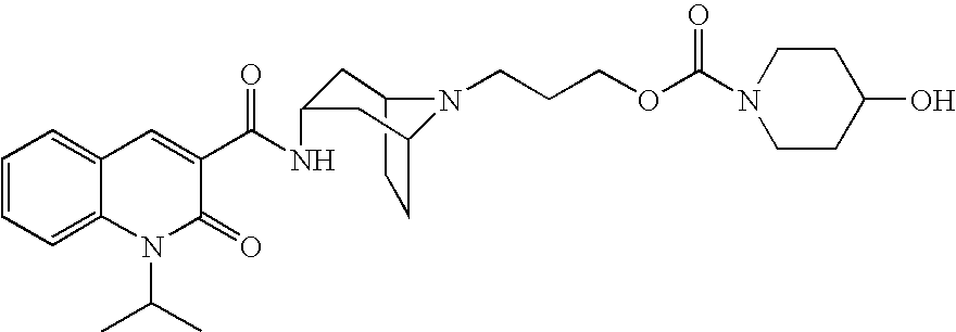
C12CCC(CC(NC(C3=CC4=CC=CC=C4N(C(C)C)C3=O)=O)C1)N2CCCOC(N1CCC(O)CC1)=O
